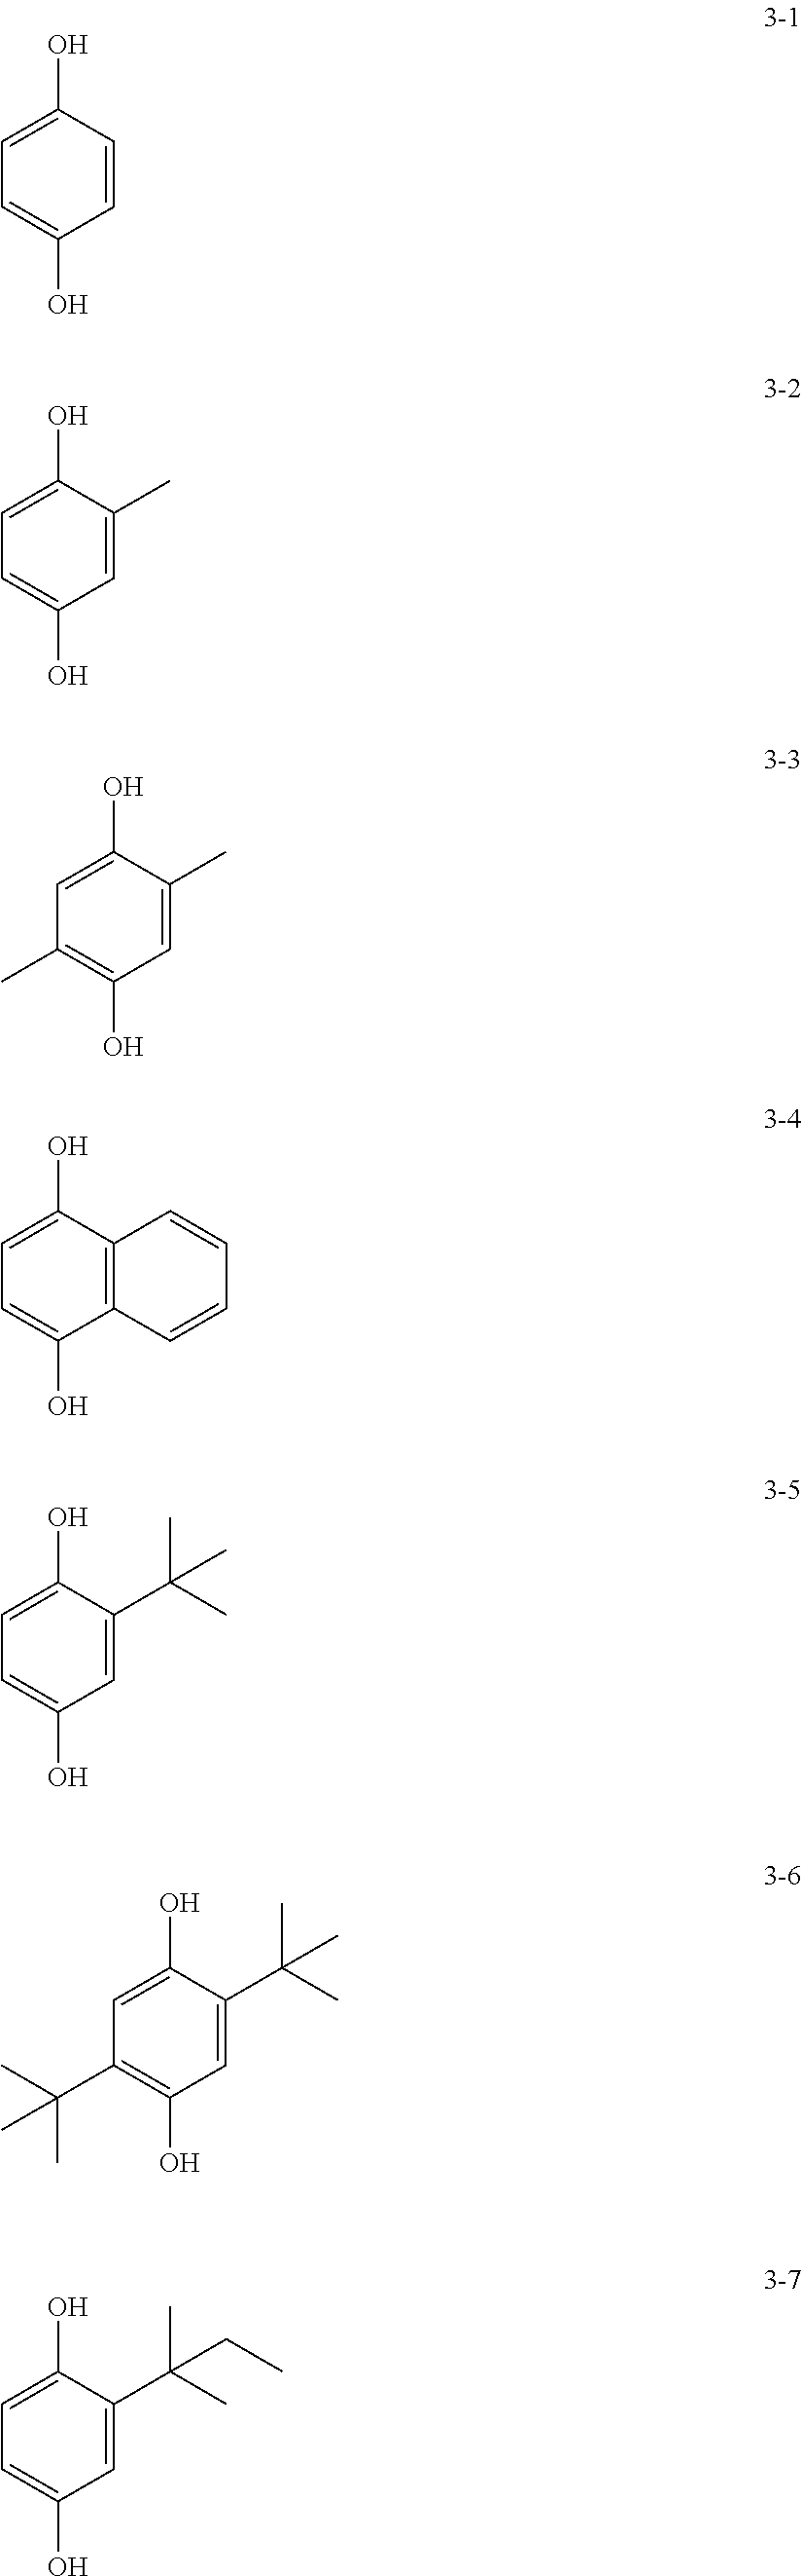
C1(O)=CC=C(O)C=C1.C1(O)=CC=C(O)C=C1C.C1(O)=CC(C)=C(O)C=C1C.C1(O)=CC=C(O)C2=C1C=CC=C2.C1(O)=CC=C(O)C=C1C(C)(C)C.C1(O)=CC(C(C)(C)C)=C(O)C=C1C(C)(C)C.C1(O)=CC=C(O)C=C1C(C)(C)CC
